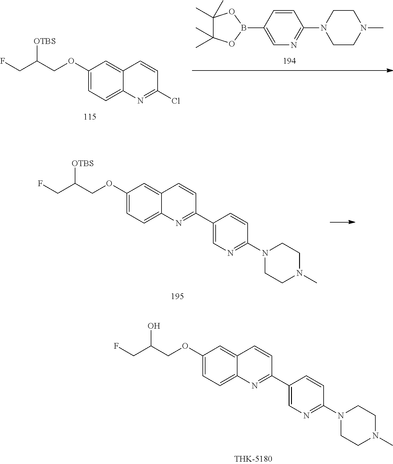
C1=C(OCC(CF)O)C=C2C(=C1)N=C(C1=CN=C(N3CCN(C)CC3)C=C1)C=C2.C1=CC(B2OC(C)(C)C(C)(C)O2)=CN=C1N1CCN(C)CC1.C1(OCC(CF)[OTBS])=CC=C2C(=C1)C=CC(Cl)=N2.C1=C(OCC(CF)[OTBS])C=C2C(=C1)N=C(C1=CN=C(N3CCN(C)CC3)C=C1)C=C2
